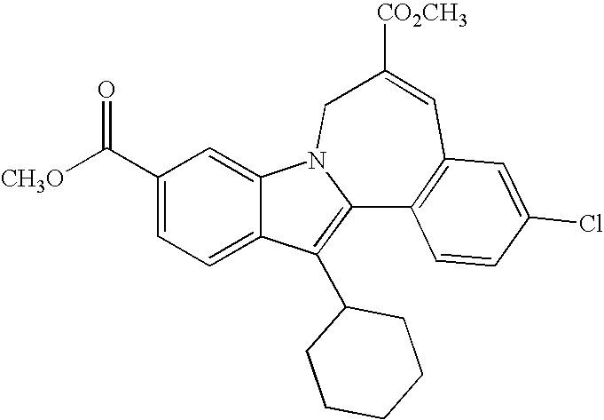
C1(C([CH3O])=O)=CC=C2C(=C1)N1C(=C2C2CCCCC2)C2=C(C=C([CO2CH3])C1)C=C(Cl)C=C2
